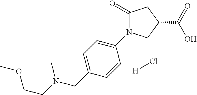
C(CN(C)CC1=CC=C(N2C(=O)CC(C(=O)O)C2)C=C1)OC.[H]Cl
